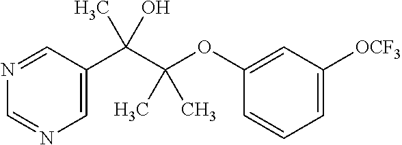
C1=C(C(C(OC2=CC([OCF3])=CC=C2)(C)C)(C)O)C=NC=N1
